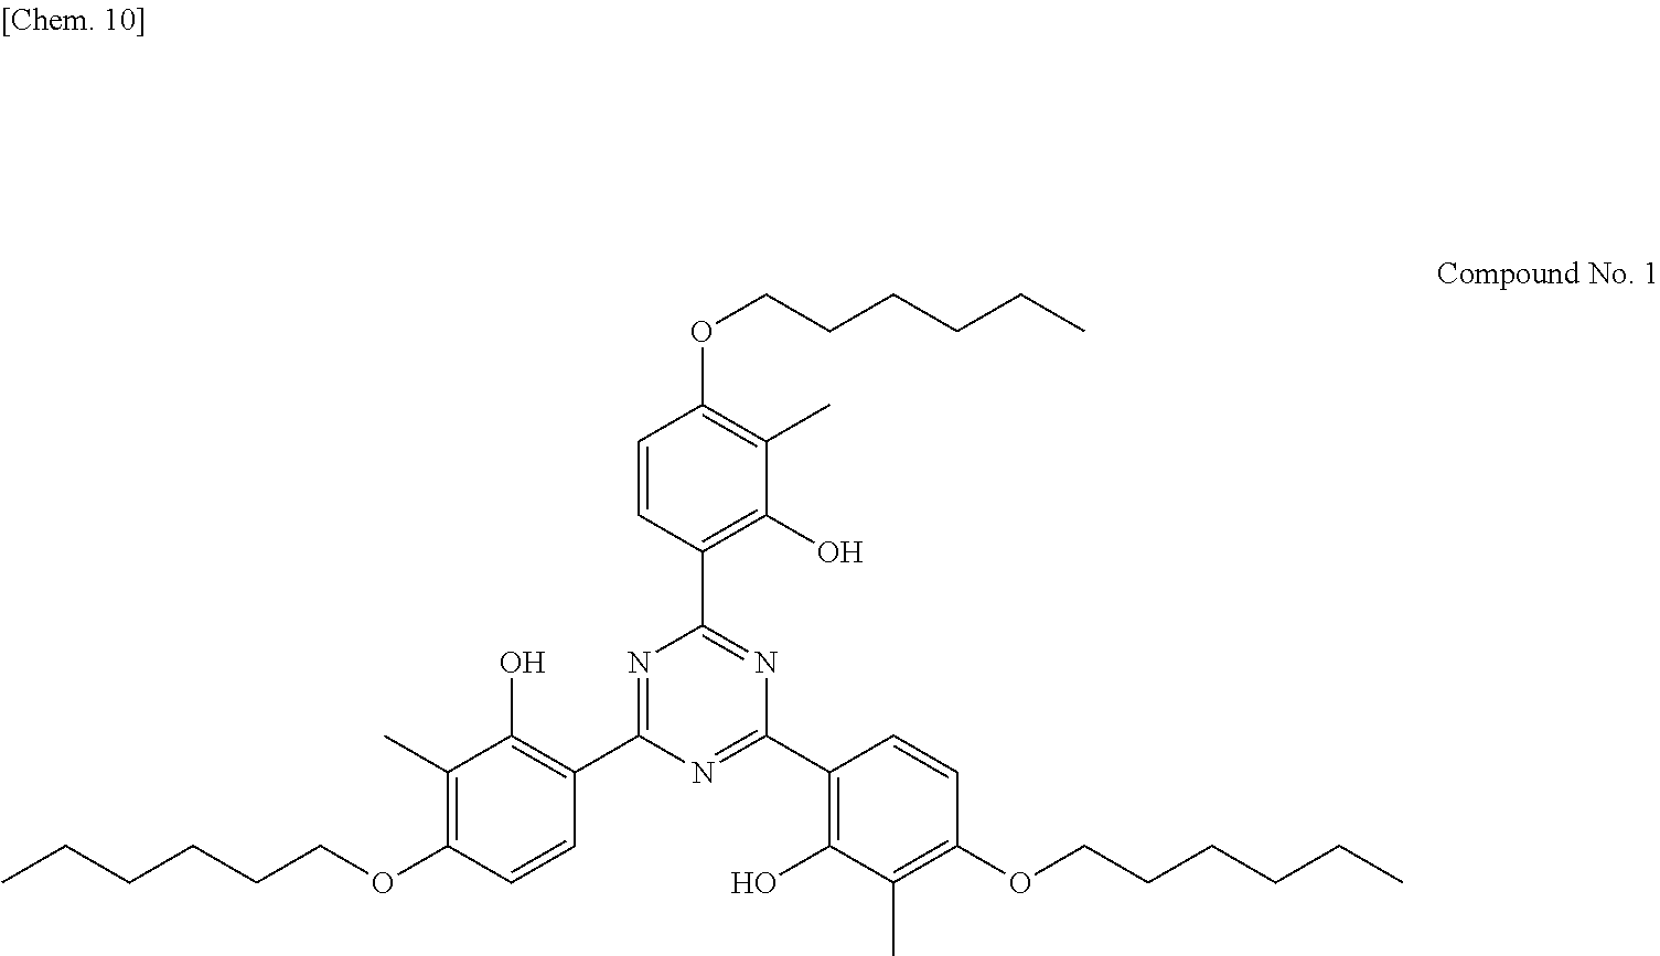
C1=CC(OCCCCCC)=C(C)C(O)=C1C1=NC(C2=C(O)C(C)=C(OCCCCCC)C=C2)=NC(C2=C(O)C(C)=C(OCCCCCC)C=C2)=N1
